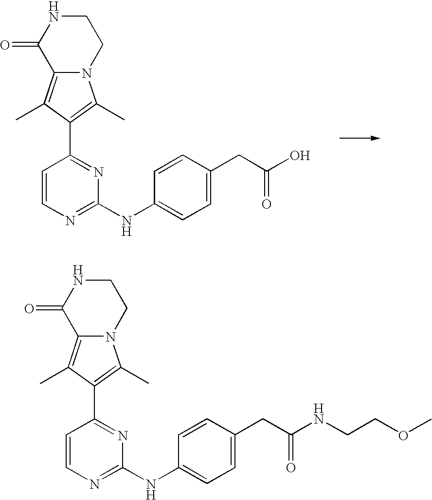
C12=C(C)C(C3=NC(NC4=CC=C(CC(O)=O)C=C4)=NC=C3)=C(C)N1CCNC2=O.C12=C(C)C(C3=NC(NC4=CC=C(CC(NCCOC)=O)C=C4)=NC=C3)=C(C)N1CCNC2=O
